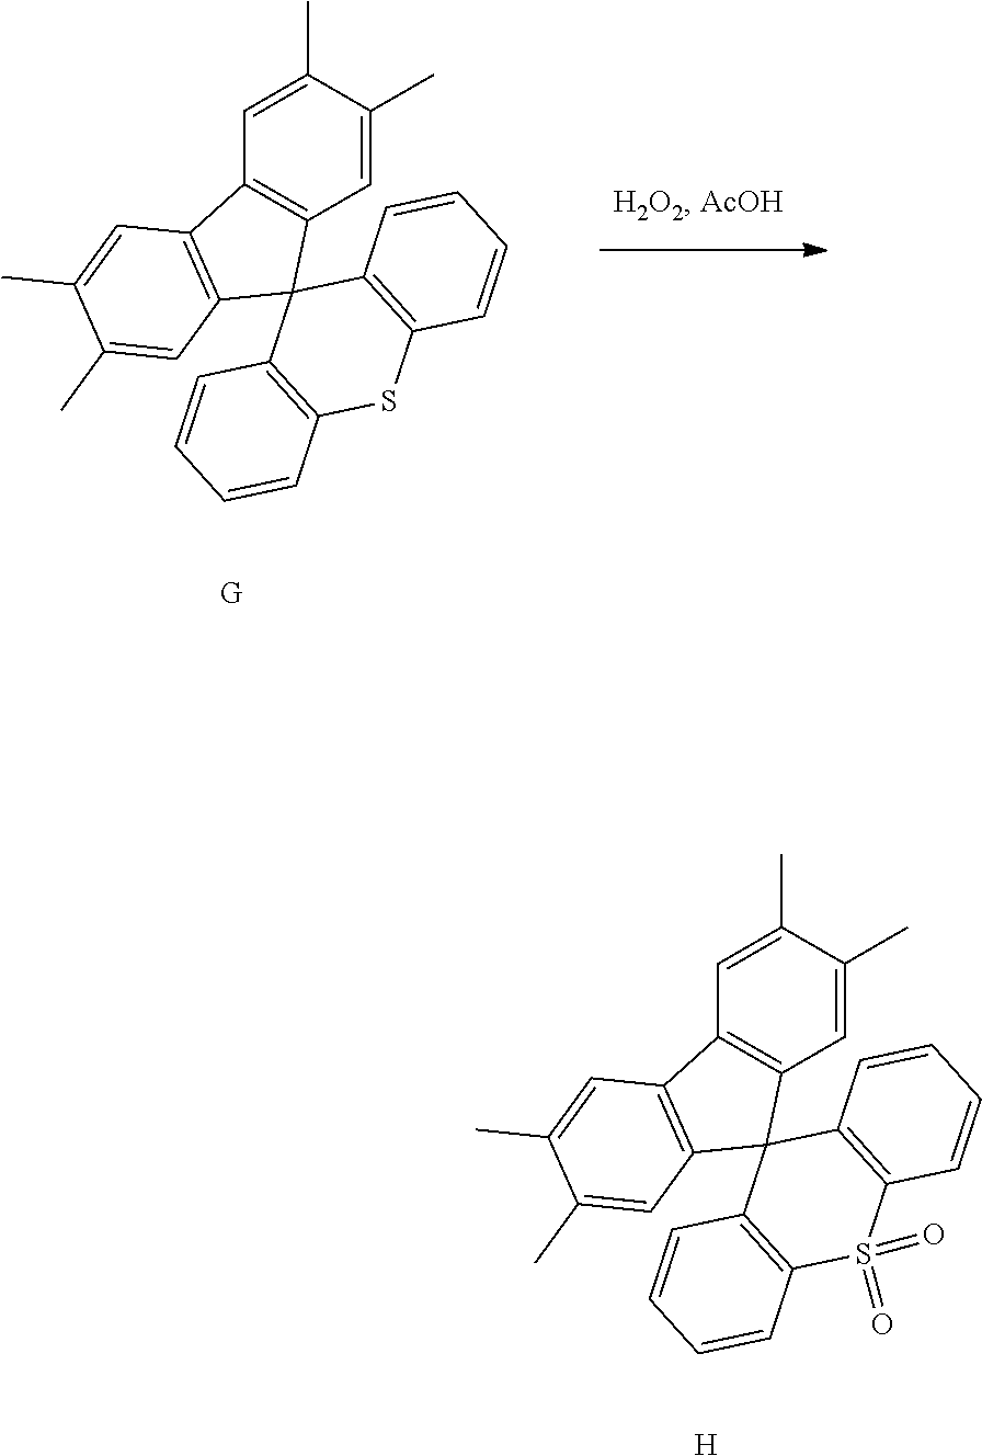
C12=C(C=C(C)C(C)=C1)C1(C3=C2C=C(C)C(C)=C3)C2=C(SC3=C1C=CC=C3)C=CC=C2.[G].C12=C(C=C(C)C(C)=C1)C1(C3=C2C=C(C)C(C)=C3)C2=C(S(=O)(=O)C3=C1C=CC=C3)C=CC=C2.[H]
